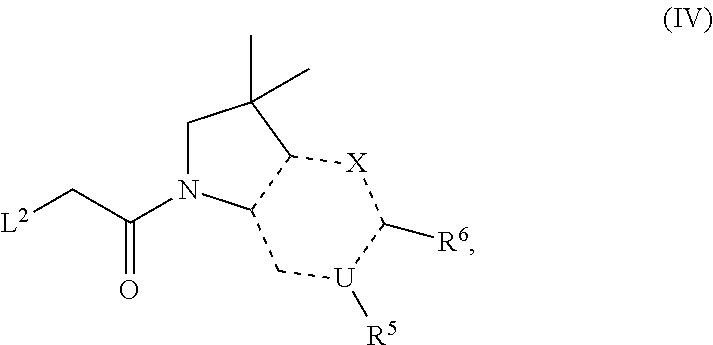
[L2]CC(=O)N1CC(C)(C)C2C1C[U]([R5])C([R6])[X]2
